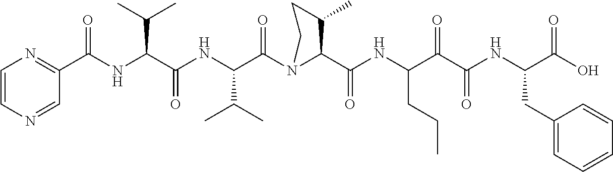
C1=CN=CC(C(NC(C(NC(C(N2C(C(NC(C(C(NC(C(O)=O)CC3=CC=CC=C3)=O)=O)CCC)=O)C(C)CC2)=O)C(C)C)=O)C(C)C)=O)=N1
